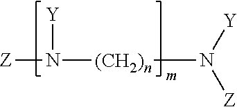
[Z]N([Y])[(CH2)n]N([Z])[Y]
